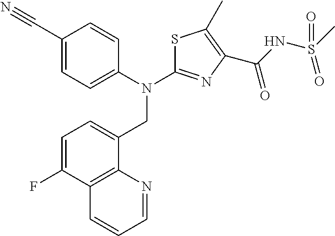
C1(C#N)=CC=C(N(C2=NC(C(NS(C)(=O)=O)=O)=C(C)S2)CC2=CC=C(F)C3=C2N=CC=C3)C=C1
